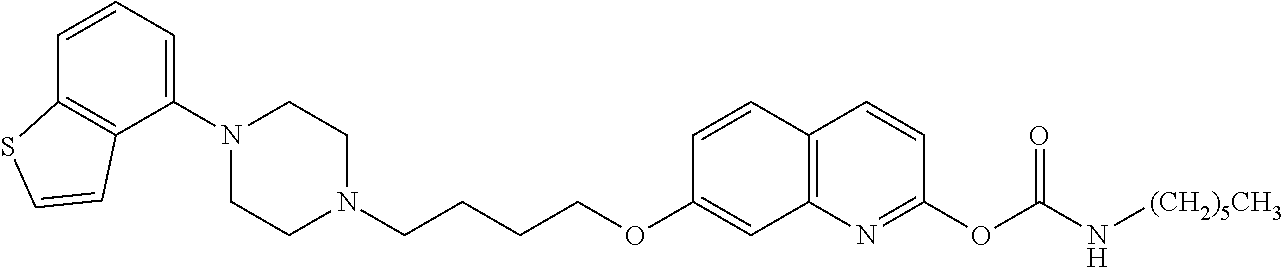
C1(N2CCN(CCCCOC3=CC4=C(C=C3)C=CC(OC(N[(CH2)5CH3])=O)=N4)CC2)=CC=CC2=C1C=CS2
